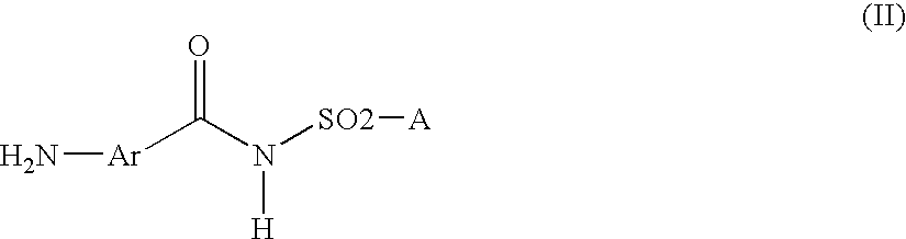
N[Ar]C(N([H])[SO2][A])=O
